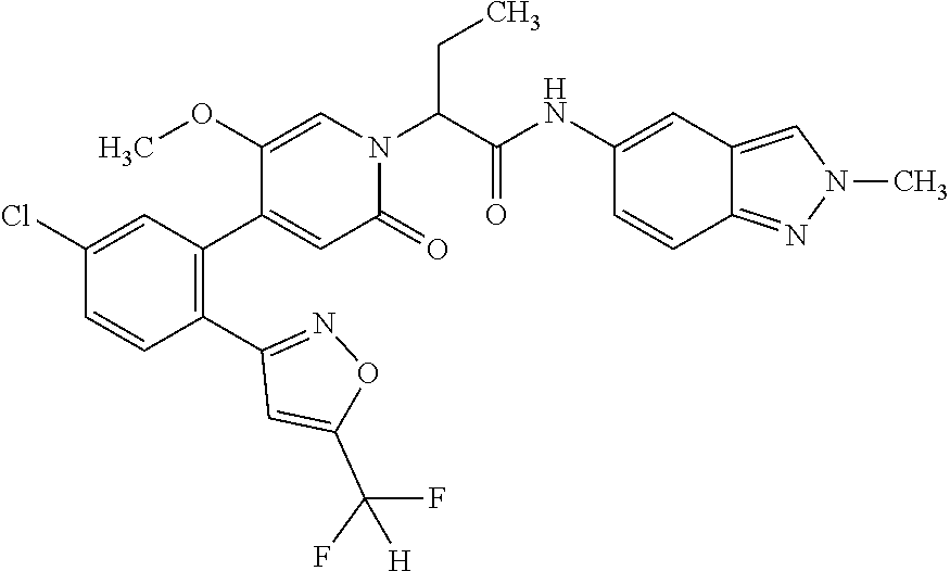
C1(OC)=CN(C(C(NC2=CC3=CN(C)N=C3C=C2)=O)CC)C(=O)C=C1C1=C(C2=NOC(C(F)(F)[H])=C2)C=CC(Cl)=C1
